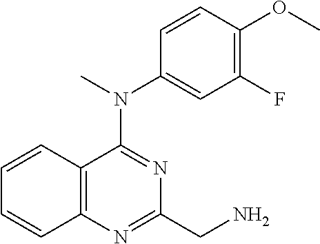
C1=CC2=C(C=C1)N=C(CN)N=C2N(C)C1=CC(F)=C(OC)C=C1
